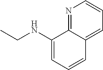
C1(NCC)=CC=CC2=CC=CN=C12
